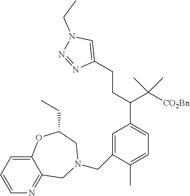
C1=CC=C2C(=N1)CN(CC1=CC(C(CCC3=CN(CC)N=N3)C([CO2Bn])(C)C)=CC=C1C)CC(CC)O2
